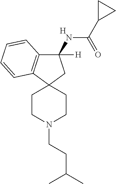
C1(NC(C2CC2)=O)([H])C2=C(C3(C1)CCN(CCC(C)C)CC3)C=CC=C2.[H]
